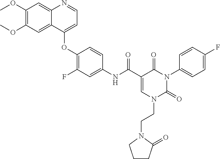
C1(OC)=C(OC)C=C2C(=C1)N=CC=C2OC1=C(F)C=C(NC(C2=CN(CCN3C(=O)CCC3)C(=O)N(C3=CC=C(F)C=C3)C2=O)=O)C=C1
